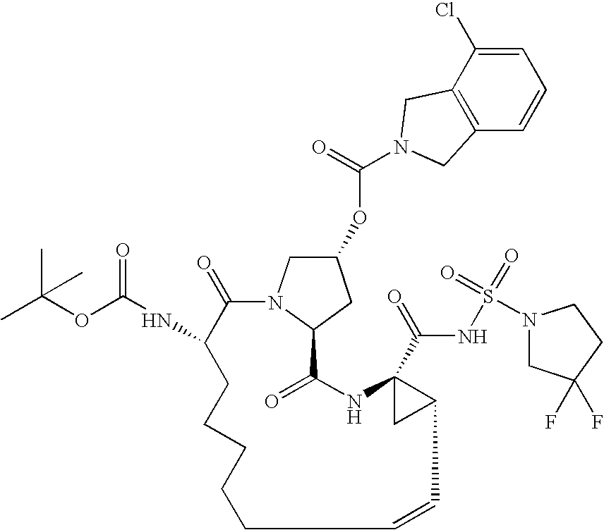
C1=C(Cl)C2=C(C=C1)CN(C(=O)OC1CN3C(C1)C(=O)NC1(C(=O)NS(=O)(=O)N4CC(F)(F)CC4)CC1C=CCCCCCC(NC(OC(C)(C)C)=O)C3=O)C2
